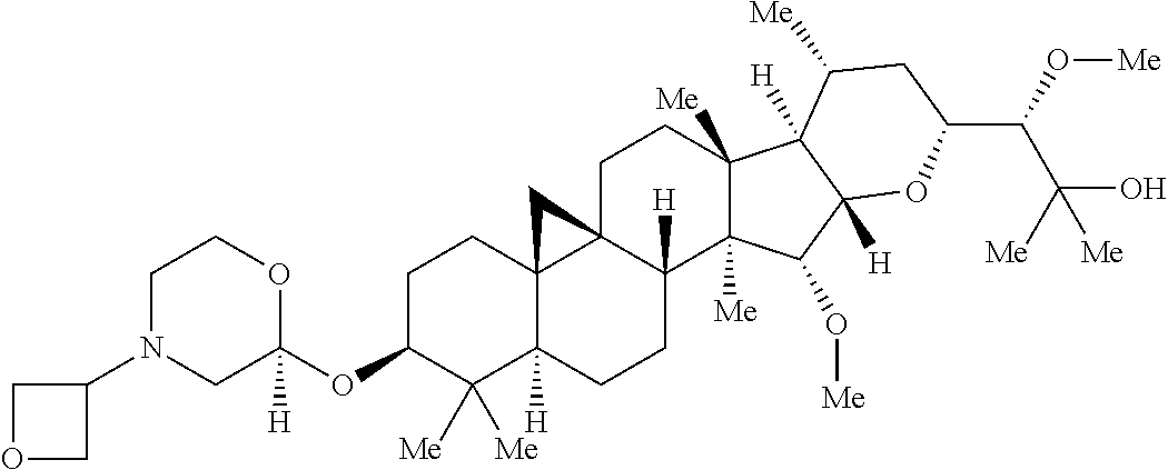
C1C(OC2([H])OCCN(C3COC3)C2)C([Me])([Me])C2([H])C3(C1)C1(C([H])(CC2)C2([Me])C([Me])(CC1)C1([H])C([H])(C2O[Me])OC(C(O[Me])C([Me])(O)[Me])CC1[Me])C3
